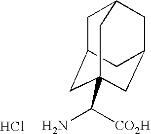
NC([CO2H])C12CC3CC(CC(C1)C3)C2.Cl
